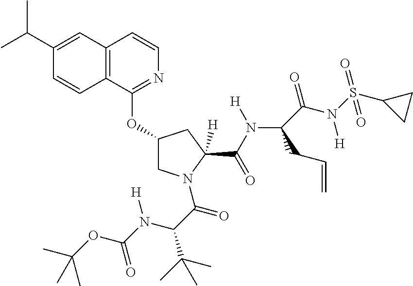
C12=C(C(OC3CN(C(C(N(C(=O)OC(C)(C)C)[H])C(C)(C)C)=O)C(C(N([H])C4(C(=O)N(S(=O)(C5CC5)=O)[H])C(C=C)C4)=O)([H])C3)=NC=C1)C=CC(C(C)C)=C2
